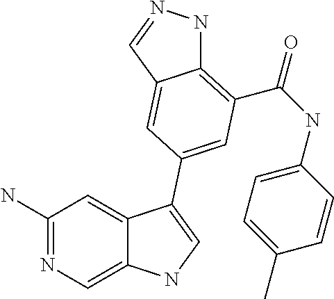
C1(N)=NC=C2C(=C1)C(C1=CC(C(=O)NC3=CC=C(C)C=C3)=C3NN=CC3=C1)=CN2
